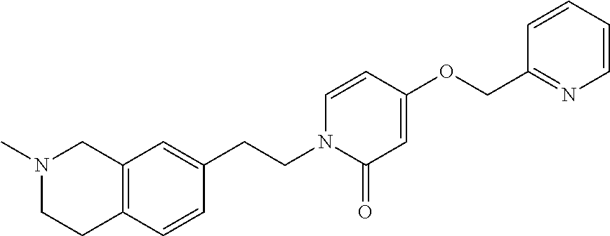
C12=C(C=CC(CCN3C(=O)C=C(OCC4=NC=CC=C4)C=C3)=C1)CCN(C)C2
